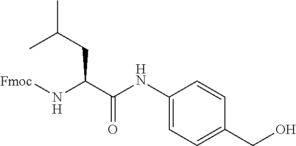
C1(NC(C(N[Fmoc])CC(C)C)=O)=CC=C(CO)C=C1
